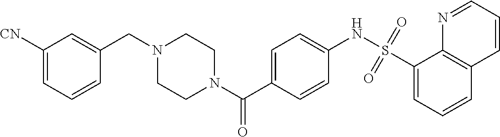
C(N1CCN(C(C2=CC=C(NS(C3=CC=CC4=C3N=CC=C4)(=O)=O)C=C2)=O)CC1)C1=CC([CN])=CC=C1
